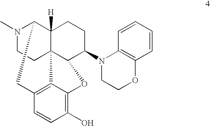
N1(C)CCC23C4([H])C1CC1=C2C(=C(O)C=C1)OC3C(N1CCOC2=C1C=CC=C2)CC4
